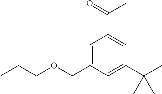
C1=C(COCCC)C=C(C(C)(C)C)C=C1C(=O)C
